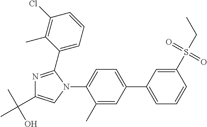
C1(C)=CC(C2=CC=CC(S(=O)(=O)CC)=C2)=CC=C1N1C(C2=CC=CC(Cl)=C2C)=NC(C(C)(O)C)=C1
